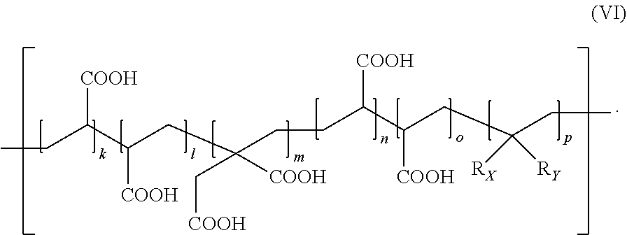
[COOH]C(C(CC(CCC(C(CC(CC)([RX])[RY])[COOH])[COOH])(C[COOH])[COOH])[COOH])CC
